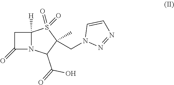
C1(=O)N2C([H])(C1)S(=O)(=O)C(CN1N=NC=C1)(C)C2C(O)=O
